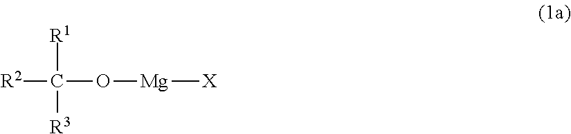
[R1]C([R2])([R3])O[Mg][X]
